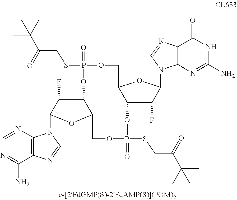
C1=NC2=C(C(N)=N1)N=CN2C1OC2C(C1F)OP(SCC(C(C)(C)C)=O)(=O)OCC1OC(N3C4=C(N=C3)C(=O)NC(N)=N4)C(F)C1OP(SCC(C(C)(C)C)=O)(=O)OC2
